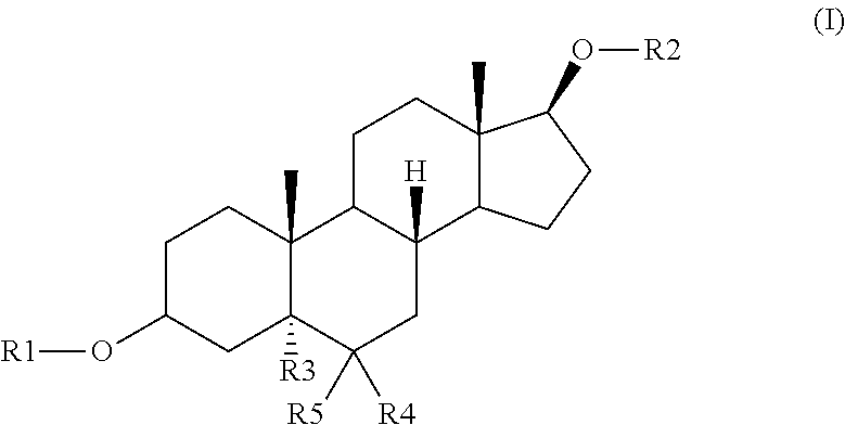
C1C(O[R1])CC2([R3])C(C)(C1)C1C([H])(CC2([R5])[R4])C2C(C)(CC1)C(O[R2])CC2
